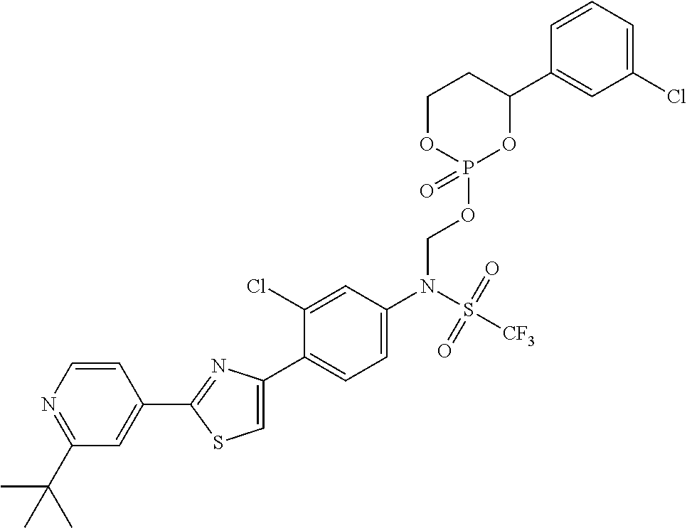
C1(C2=NC(C3=CC=C(N(S([CF3])(=O)=O)COP4(=O)OCCC(C5=CC(Cl)=CC=C5)O4)C=C3Cl)=CS2)=CC(C(C)(C)C)=NC=C1
